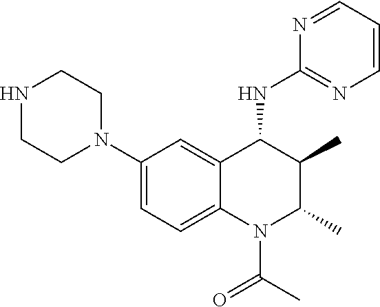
N1(C2=CC=C3C(=C2)C(NC2=NC=CC=N2)C(C)C(C)N3C(C)=O)CCNCC1
